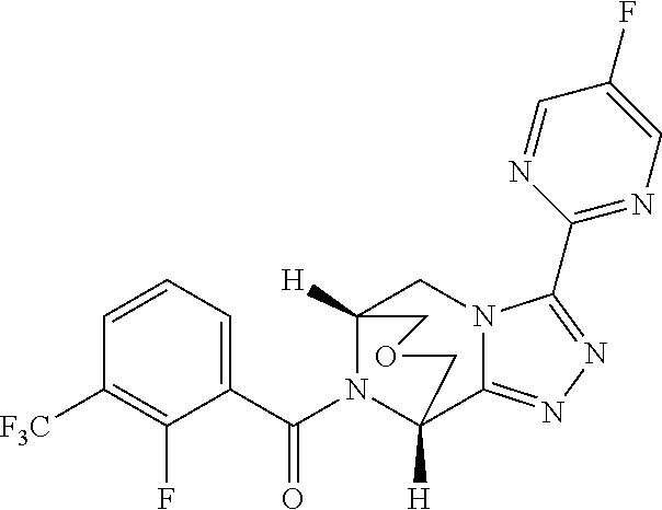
C1=CC=C(C(N2C3([H])C4=NN=C(C5=NC=C(F)C=N5)N4CC2([H])COC3)=O)C(F)=C1[F3C]
